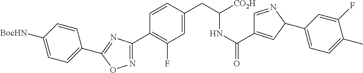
C1(C2=CC=C([BocHN])C=C2)=NC(C2=C(F)C=C(CC([CO2H])NC(=O)C3=CC(C4=CC=C(C)C(F)=C4)N=C3)C=C2)=NO1
